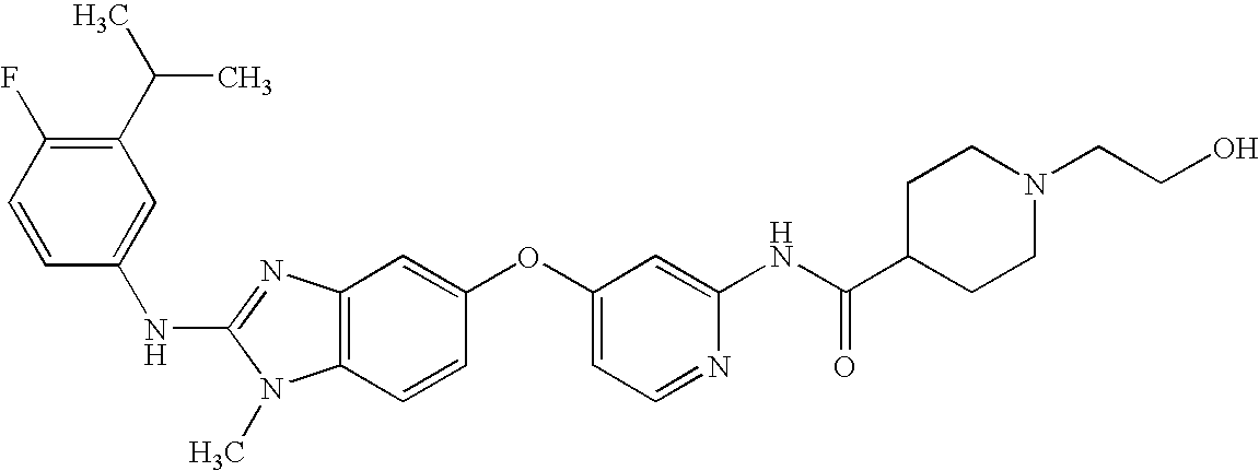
C1(C(C)C)=C(F)C=CC(NC2=NC3=C(N2C)C=CC(OC2=CC=NC(NC(C4CCN(CCO)CC4)=O)=C2)=C3)=C1
